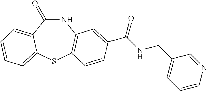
C1(=O)NC2=C(SC3=CC=CC=C13)C=CC(C(NCC1=CC=CN=C1)=O)=C2
